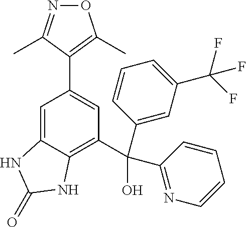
O1N=C(C)C(C2=CC(C(O)(C3=CC(C(F)(F)F)=CC=C3)C3=NC=CC=C3)=C3C(=C2)NC(=O)N3)=C1C
